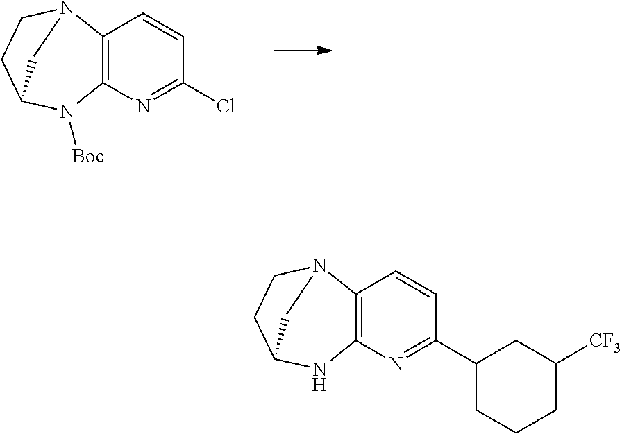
C12=C(N=C(Cl)C=C1)N([Boc])C1CCN2C1.C12=C(N=C(C3CCCC([CF3])C3)C=C1)NC1CCN2C1
